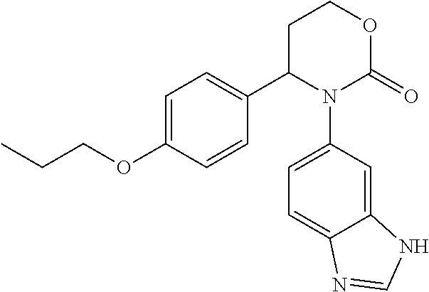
C1C(C2=CC=C(OCCC)C=C2)N(C2=CC=C3C(=C2)NC=N3)C(=O)OC1
